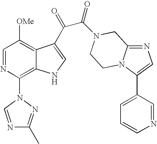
C1=NC(N2N=C(C)N=C2)=C2C(=C1[OMe])C(C(=O)C(=O)N1CC3=NC=C(C4=CC=CN=C4)N3CC1)=CN2
